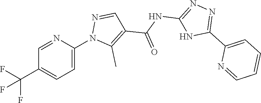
N1(C2=CC=C(C(F)(F)F)C=N2)C(C)=C(C(NC2=NN=C(C3=CC=CC=N3)N2)=O)C=N1
